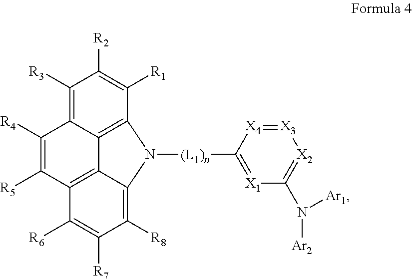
C1([R3])=C2C3=C(C([R1])=C1[R2])N([(L1)n]C1=[X1]C(N([Ar2])[Ar1])=[X2][X3]=[X4]1)C1=C([R8])C([R7])=C([R6])C(=C31)C([R5])=C2[R4]
